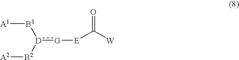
[D](:[G][E]C([W])=O)([B2][A2])[B1][A1]
